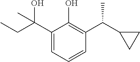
C1(C(CC)(C)O)=CC=CC(C(C2CC2)C)=C1O
